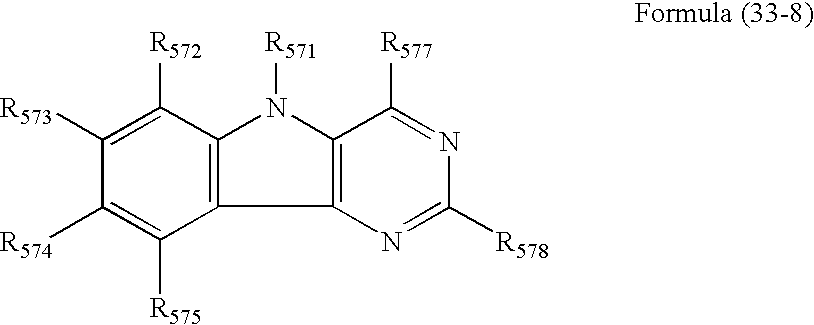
C12=C(N([R571])C3=C1C([R575])=C([R574])C([R573])=C3[R572])C([R577])=NC([R578])=N2
